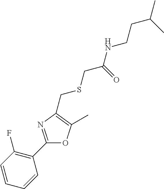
C1=CC=CC(C2=NC(CSCC(NCCC(C)C)=O)=C(C)O2)=C1F
